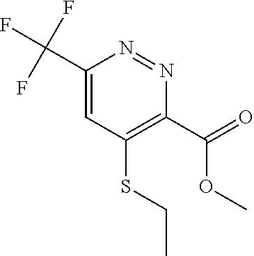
C1(C(F)(F)F)=CC(SCC)=C(C(=O)OC)N=N1
